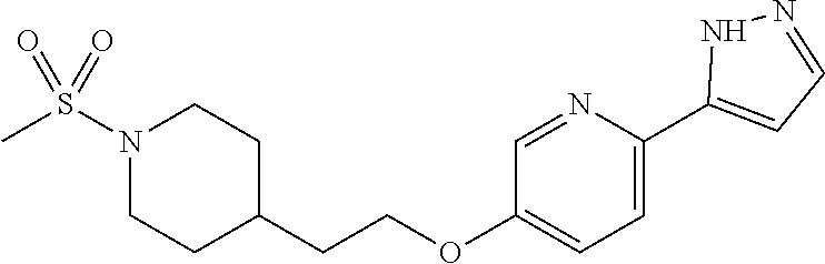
C1=C(C2=CC=NN2)N=CC(OCCC2CCN(S(C)(=O)=O)CC2)=C1
